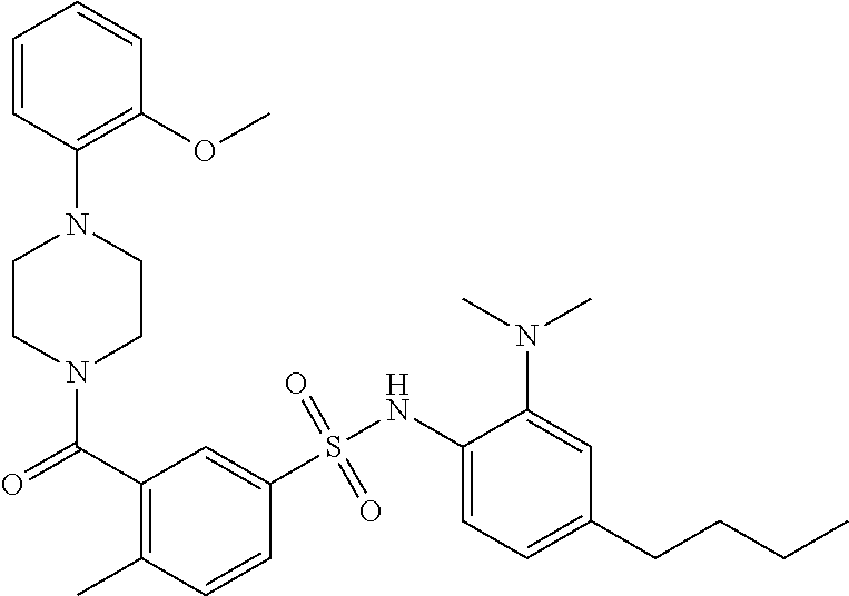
N1(C(C2=C(C)C=CC(S(NC3=CC=C(CCCC)C=C3N(C)C)(=O)=O)=C2)=O)CCN(C2=C(OC)C=CC=C2)CC1
